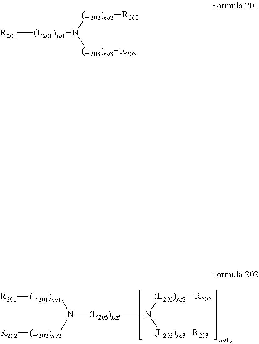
N([(L205)xa5]N([(L203)xa3][R203])[(L202)xa2][R202])([(L201)xa1][R201])[(L202)xa2][R202].[R201][(L201)xa1]N([(L203)xa3][R203])[(L202)xa2][R202]
